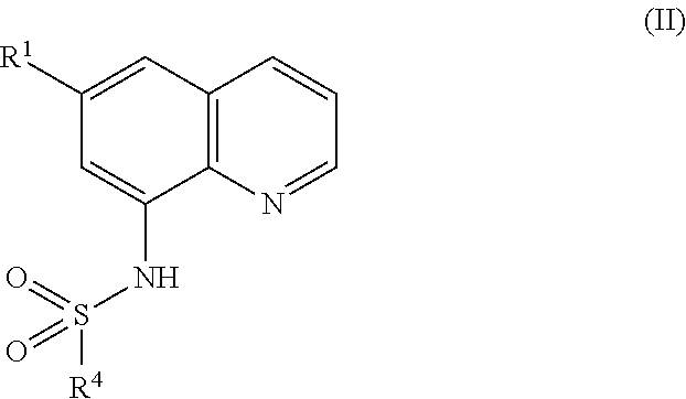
C1([R1])=CC2=C(C(NS([R4])(=O)=O)=C1)N=CC=C2
